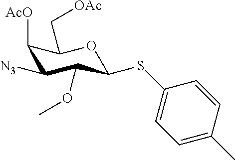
C1([AcO])C([N3])C(OC)C(SC2=CC=C(C)C=C2)OC1C[OAc]
